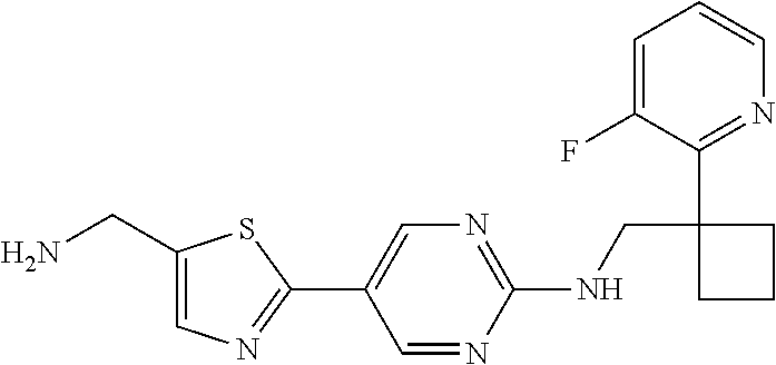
C1(C2=CN=C(NCC3(C4=NC=CC=C4F)CCC3)N=C2)=NC=C(CN)S1
